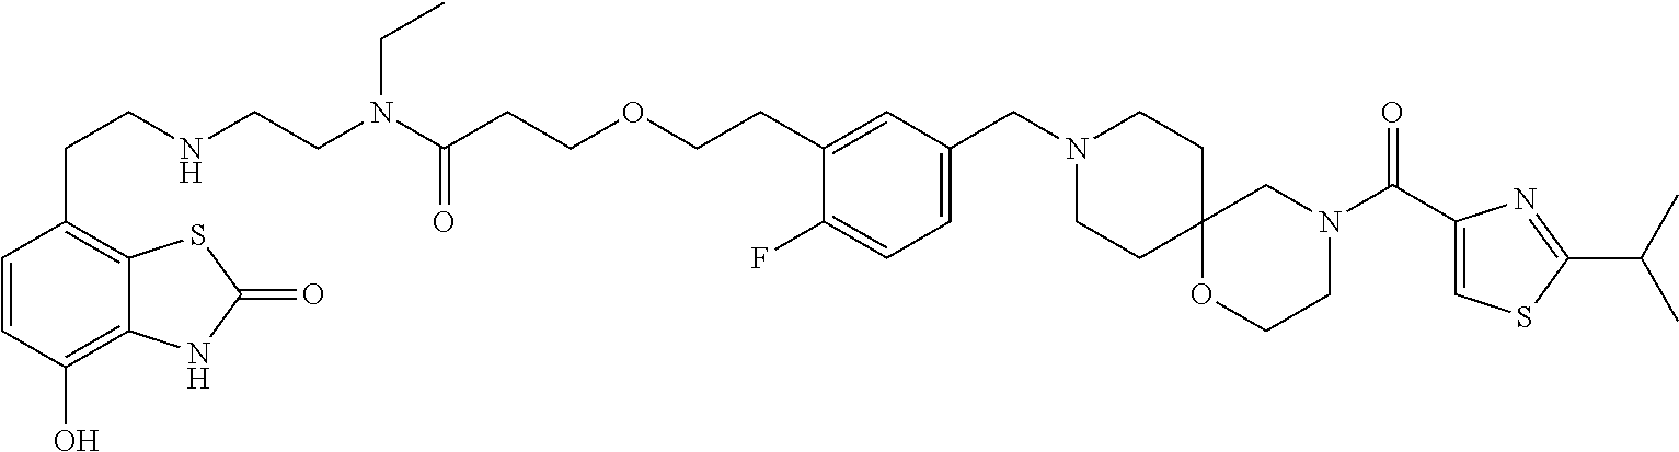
C1CC2(CCN1CC1=CC=C(F)C(CCOCCC(N(CCNCCC3=C4C(=C(O)C=C3)NC(=O)S4)CC)=O)=C1)CN(C(C1=CSC(C(C)C)=N1)=O)CCO2
